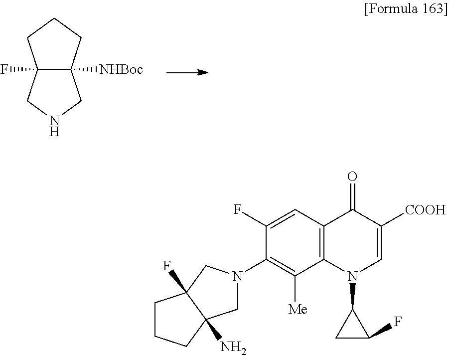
C12(F)C([NHBoc])(CCC1)CNC2.C1(F)=CC2=C(C([Me])=C1N1CC3(N)C(F)(C1)CCC3)N(C1CC1F)C=C([COOH])C2=O
